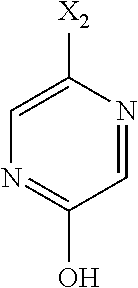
C1=NC([X2])=CN=C1O
